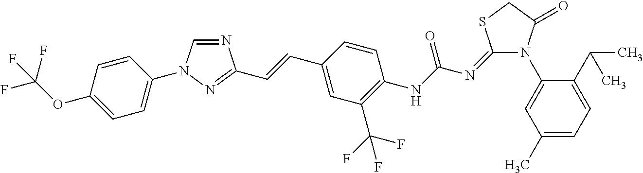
N1=CN(C2=CC=C(OC(F)(F)F)C=C2)N=C1C=CC1=CC(C(F)(F)F)=C(NC(=O)N=C2N(C3=CC(C)=CC=C3C(C)C)C(=O)CS2)C=C1
